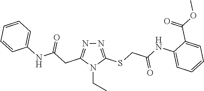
N1=C(SCC(NC2=CC=CC=C2C(OC)=O)=O)N(CC)C(CC(NC2=CC=CC=C2)=O)=N1
